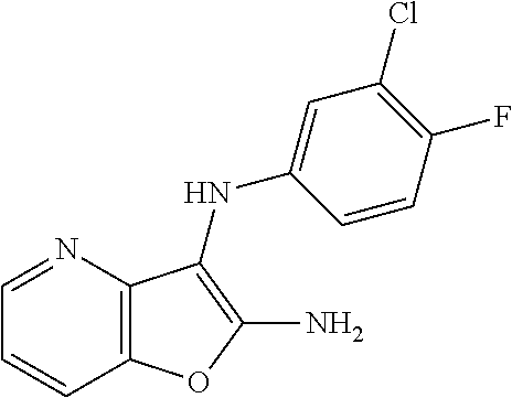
C12=C(N=CC=C1)C(NC1=CC(Cl)=C(F)C=C1)=C(N)O2
